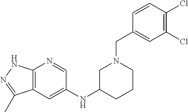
C1(NC2=CC3=C(N=C2)NN=C3C)CCCN(CC2=CC(Cl)=C(Cl)C=C2)C1
